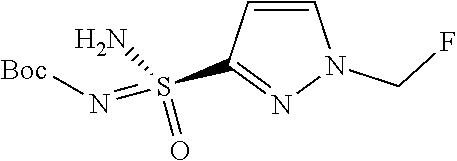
C1=CC(S(=N[Boc])(N)=O)=NN1CF
